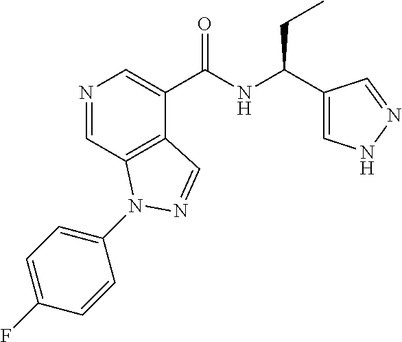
N1=CC2=C(C(C(NC(C3=CNN=C3)CC)=O)=C1)C=NN2C1=CC=C(F)C=C1
